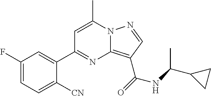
C1=C(C)N2C(=C(C(=O)NC(C3CC3)C)C=N2)N=C1C1=CC(F)=CC=C1[CN]
